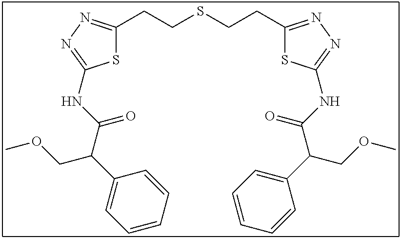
S1C(CCSCCC2=NN=C(NC(C(C3=CC=CC=C3)COC)=O)S2)=NN=C1NC(C(C1=CC=CC=C1)COC)=O
